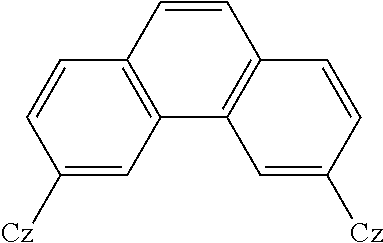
C1=CC2=C(C=C1[Cz])C1=C(C=C2)C=CC([Cz])=C1
